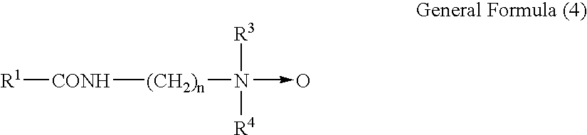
[R1][CONH][(CH2)n]N([R3])([R4])->O
